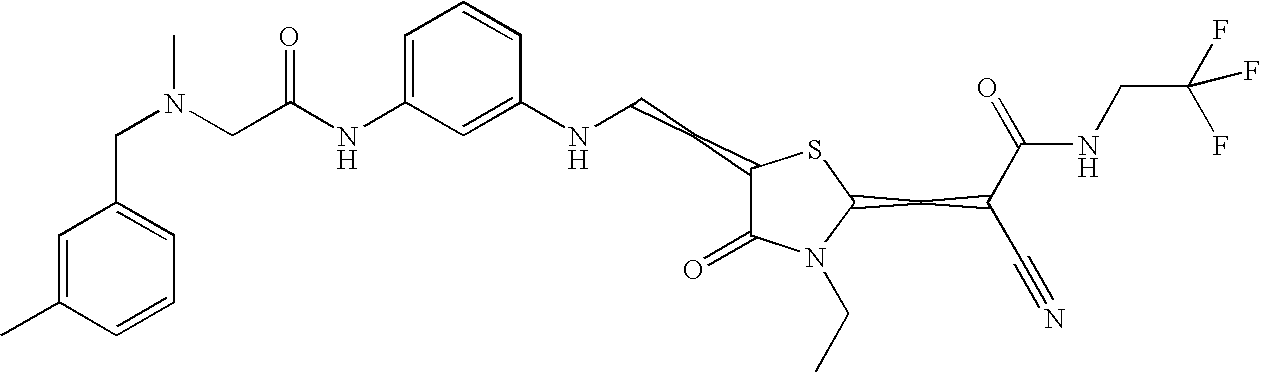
C1(NCCC2C(=O)N(CC)C(CC(C#N)C(=O)NCC(F)(F)F)S2)=CC(NC(CN(CC2=CC=CC(C)=C2)C)=O)=CC=C1
